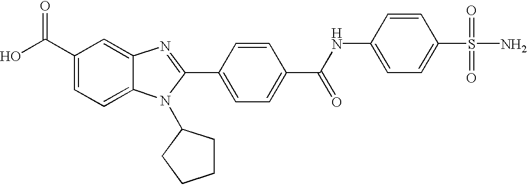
C1(C(O)=O)=CC=C2C(=C1)N=C(C1=CC=C(C(=O)NC3=CC=C(S(N)(=O)=O)C=C3)C=C1)N2C1CCCC1
